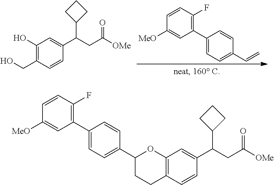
C1(O)=C(CO)C=CC(C(CC([OMe])=O)C2CCC2)=C1.C1(C2=C(F)C=CC([MeO])=C2)=CC=C(C=C)C=C1.C12=C(C=CC(C(CC([OMe])=O)C3CCC3)=C1)CCC(C1=CC=C(C3=C(F)C=CC([MeO])=C3)C=C1)O2
